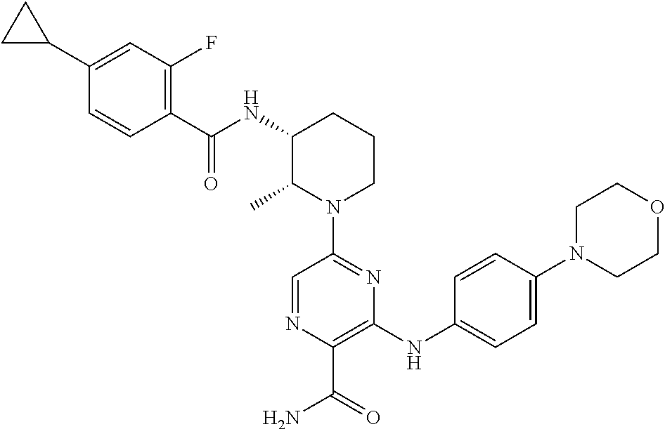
N1(C2=NC(NC3=CC=C(N4CCOCC4)C=C3)=C(C(=O)N)N=C2)CCCC(NC(C2=C(F)C=C(C3CC3)C=C2)=O)C1C
